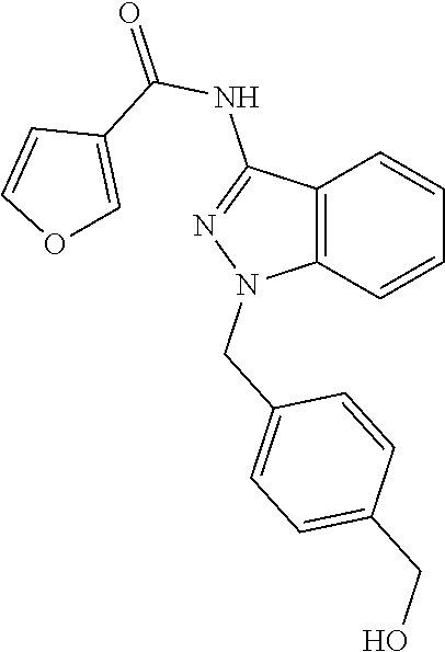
C12=C(C=CC=C1)N(CC1=CC=C(CO)C=C1)N=C2NC(=O)C1=COC=C1
